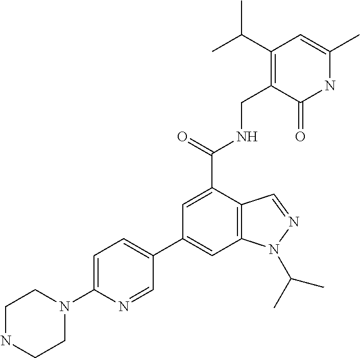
C12=C(C(C(=O)NCC3=C(C(C)C)C=C(C)NC3=O)=CC(C3=CC=C(N4CCNCC4)N=C3)=C1)C=NN2C(C)C
